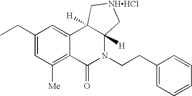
C1(CC)=CC([Me])=C2C(=C1)C1([H])C([H])(N(CCC3=CC=CC=C3)C2=O)C[NHHCl]C1
